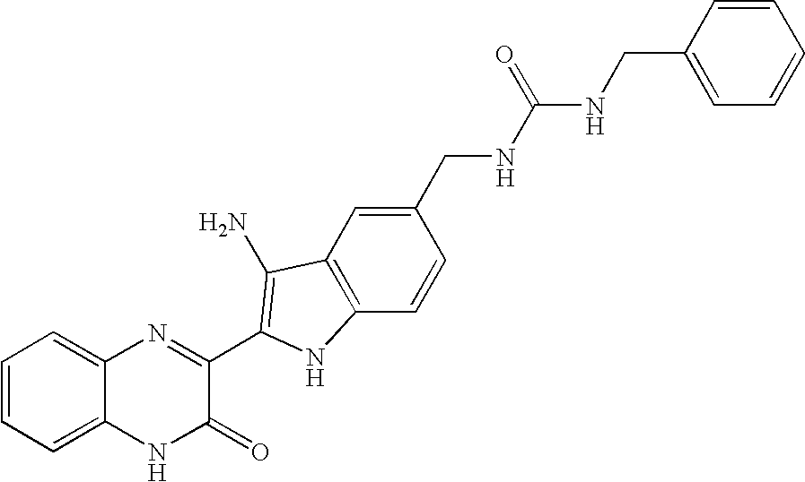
C1=C2C(=CC=C1)N=C(C1=C(N)C3=C(C=CC(CNC(NCC4=CC=CC=C4)=O)=C3)N1)C(=O)N2
